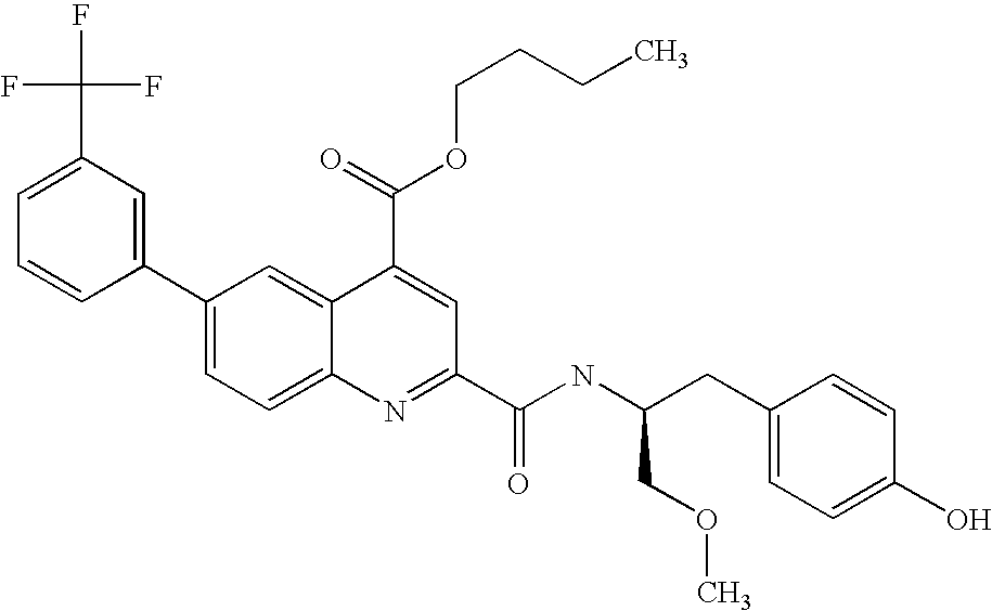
C1(C(F)(F)F)=CC=CC(C2=CC=C3C(=C2)C(C(=O)OCCCC)=CC(C(NC(CC2=CC=C(O)C=C2)COC)=O)=N3)=C1
